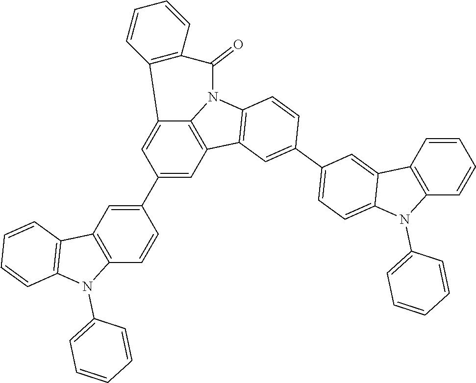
C12=CC(C3=CC4=C(C=C3)N(C3=CC=CC=C3)C3=C4C=CC=C3)=CC3=C1N(C1=C3C=C(C3=CC=C4C(=C3)C3=C(N4C4=CC=CC=C4)C=CC=C3)C=C1)C(=O)C1=C2C=CC=C1
